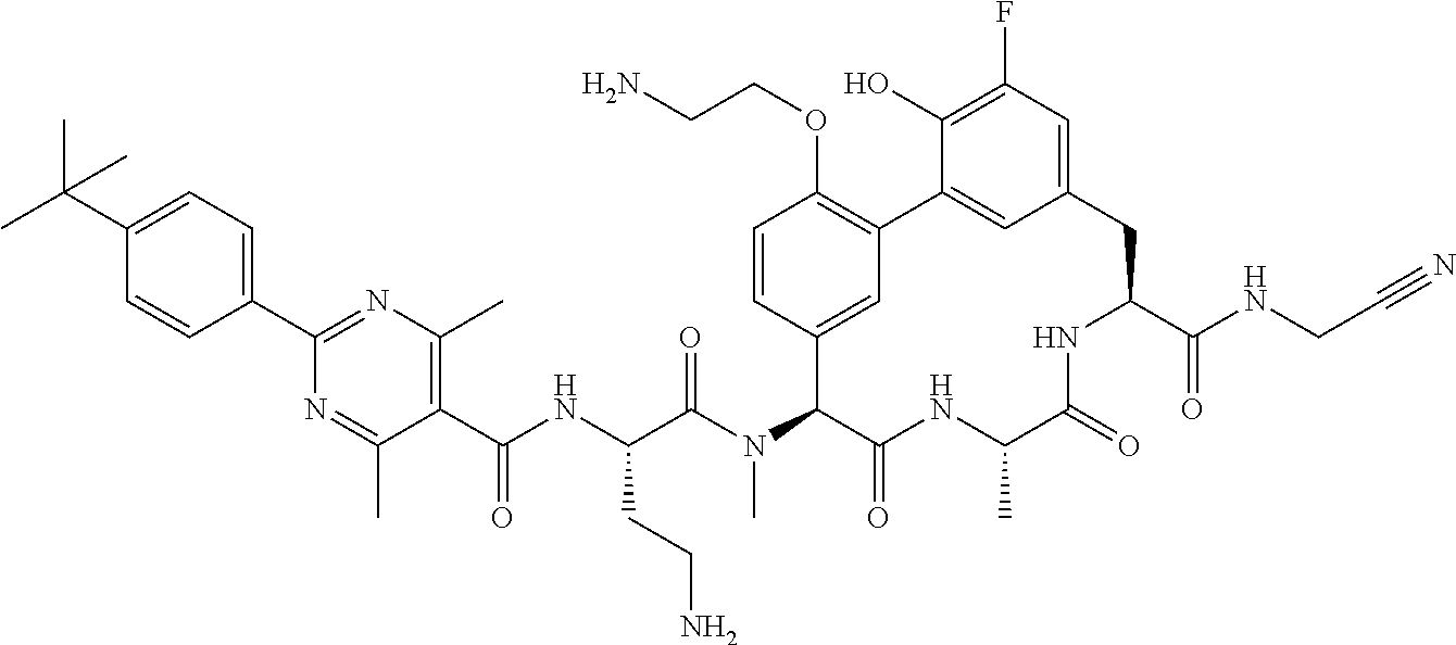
C1(C(NC(C(N(C2C(=O)NC(C)C(=O)NC(C(NCC#N)=O)CC3=CC(F)=C(O)C(=C3)C3=C(OCCN)C=CC2=C3)C)=O)CCN)=O)=C(C)N=C(C2=CC=C(C(C)(C)C)C=C2)N=C1C
